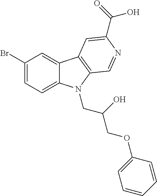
C12=CC(Br)=CC=C1N(CC(COC1=CC=CC=C1)O)C1=C2C=C(C(=O)O)N=C1
